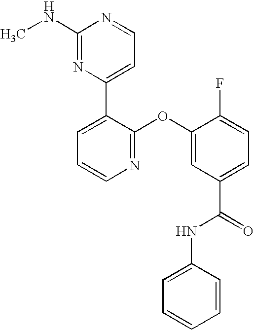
N1=C(OC2=CC(C(=O)NC3=CC=CC=C3)=CC=C2F)C(C2=CC=NC(NC)=N2)=CC=C1
